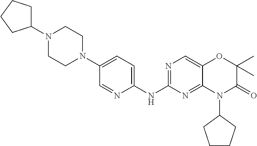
C1(NC2=NC=C3C(=N2)N(C2CCCC2)C(=O)C(C)(C)O3)=CC=C(N2CCN(C3CCCC3)CC2)C=N1
